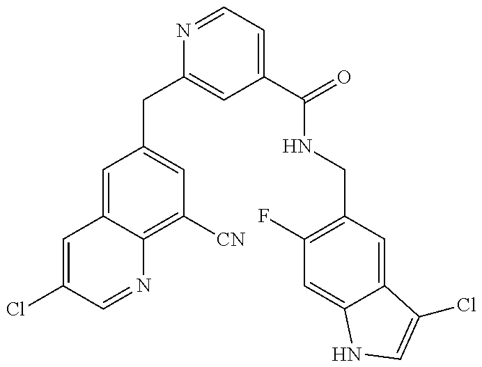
C1(CC2=CC(C(=O)NCC3=C(F)C=C4C(=C3)C(Cl)=CN4)=CC=N2)=CC([CN])=C2C(=C1)C=C(Cl)C=N2
